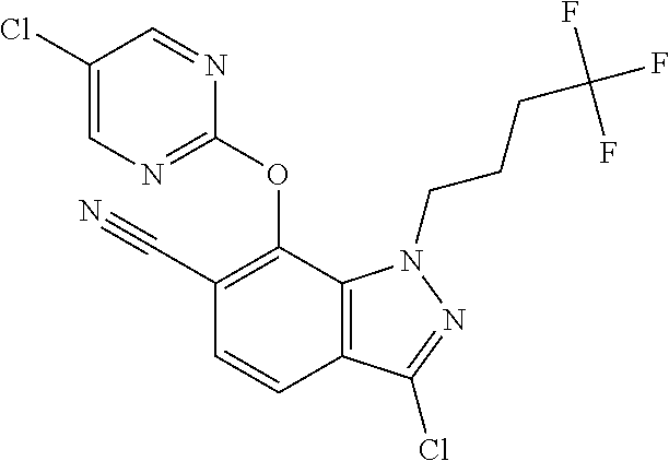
C1(Cl)=CN=C(OC2=C(C#N)C=CC3=C2N(CCCC(F)(F)F)N=C3Cl)N=C1
